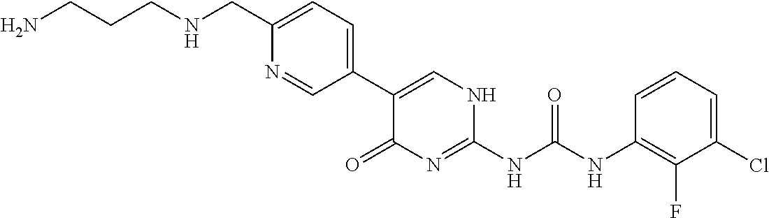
C1(C2=CNC(NC(NC3=C(F)C(Cl)=CC=C3)=O)=NC2=O)=CC=C(CNCCCN)N=C1
